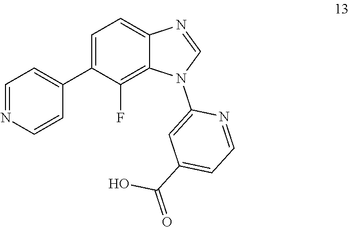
C1=C(C2=CC=NC=C2)C(F)=C2C(=C1)N=CN2C1=CC(C(=O)O)=CC=N1
